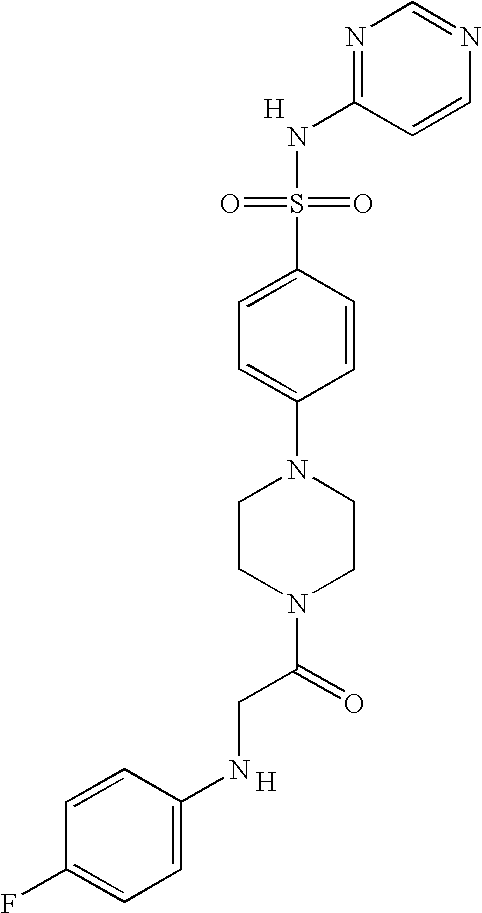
[H].C1=CN=CN=C1NS(=O)(=O)C1=CC=C(N2CCN(C(CNC3=CC=C(F)C=C3)=O)CC2)C=C1.[H]
